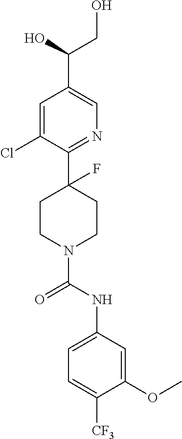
C1=C(Cl)C(C2(F)CCN(C(NC3=CC=C([CF3])C(OC)=C3)=O)CC2)=NC=C1C(O)CO
